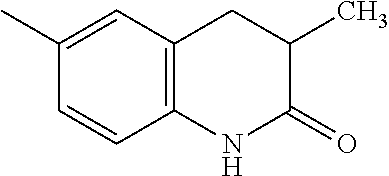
C12=C(C=C(C)C=C1)CC(C)C(=O)N2
